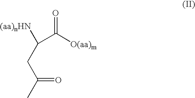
[(aa)nHN]C(CC(C)=O)C([O(aa)m])=O
